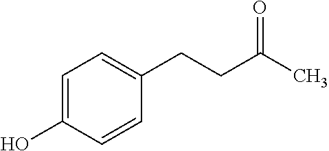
C1=C(O)C=CC(CCC(C)=O)=C1
